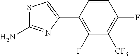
S1C(N)=NC(C2=C(F)C([CF3])=C(F)C=C2)=C1
